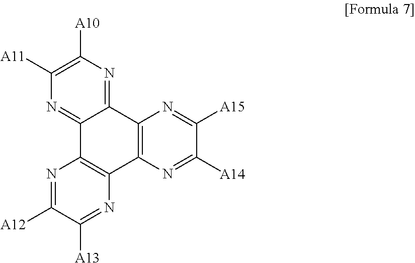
C12=NC([A11])=C([A10])N=C1C1=C(C3=C2N=C([A12])C([A13])=N3)N=C([A14])C([A15])=N1
